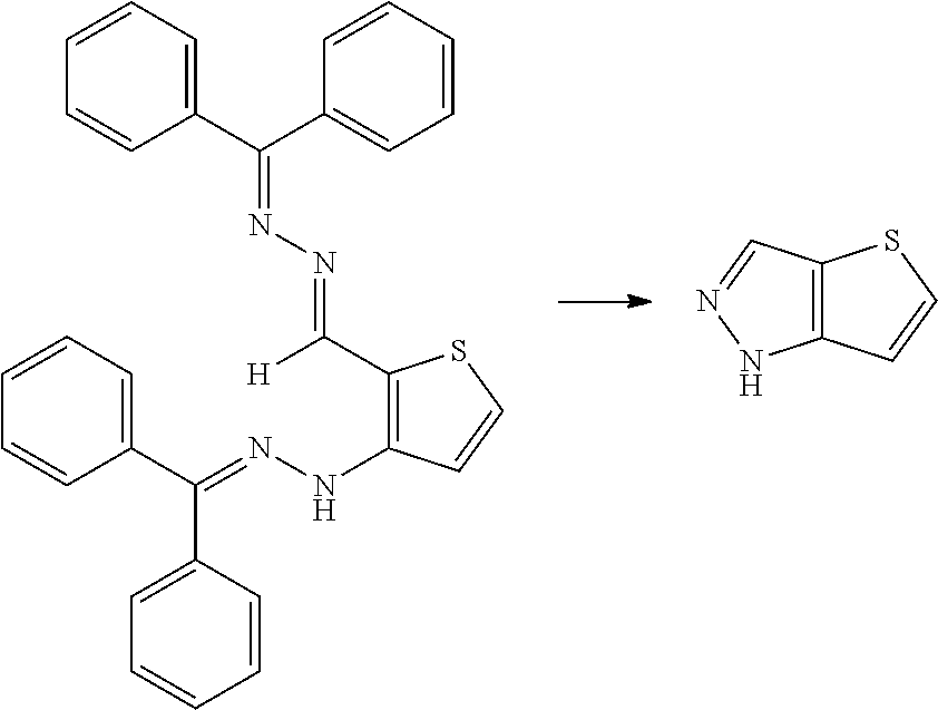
C1(C([H])=NN=C(C2=CC=CC=C2)C2=CC=CC=C2)=C(NN=C(C2=CC=CC=C2)C2=CC=CC=C2)C=CS1.C12=C(C=NN1)SC=C2
